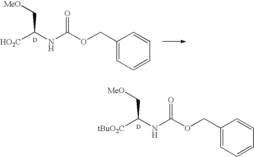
N(C(C[MeO])[tBuO2C])C(OCC1=CC=CC=C1)=O.[D].N(C(C[MeO])[HO2C])C(OCC1=CC=CC=C1)=O.[D]
